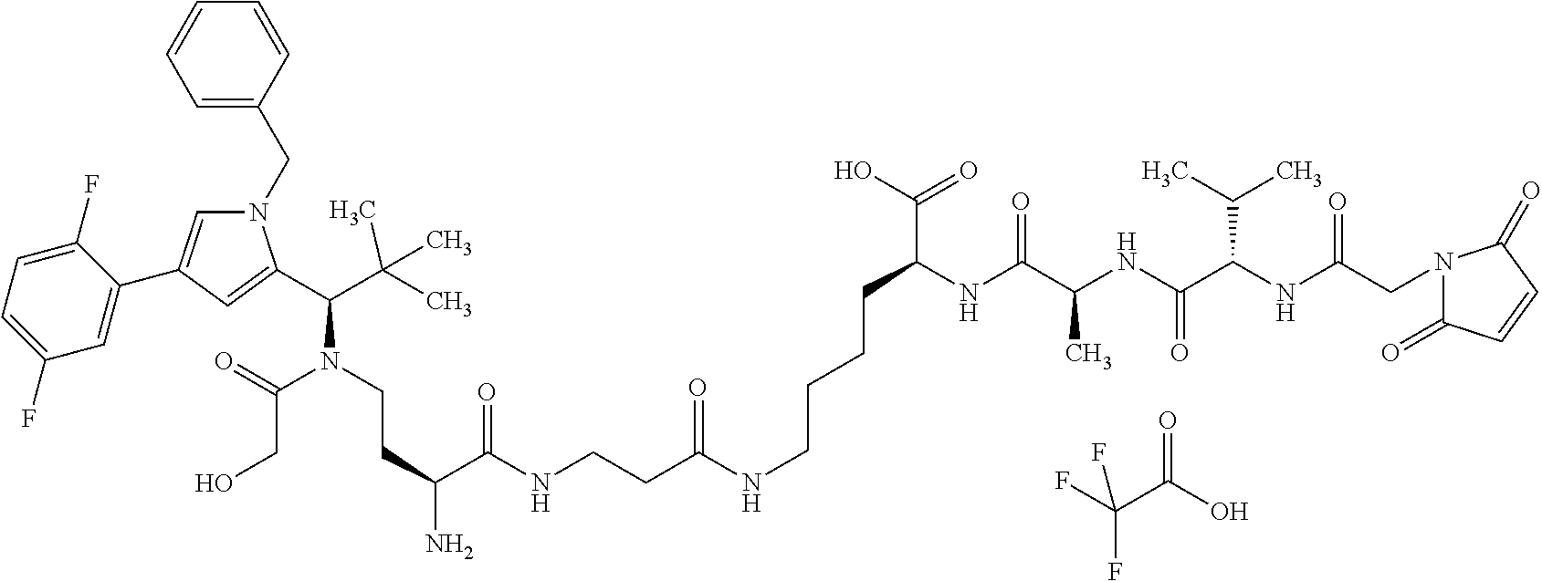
O=C(C(F)(F)F)O.N1(CC2=CC=CC=C2)C=C(C2=CC(F)=CC=C2F)C=C1C(C(C)(C)C)N(CCC(N)C(NCCC(NCCCCC(C(O)=O)NC(C(NC(C(NC(CN1C(=O)C=CC1=O)=O)C(C)C)=O)C)=O)=O)=O)C(=O)CO
